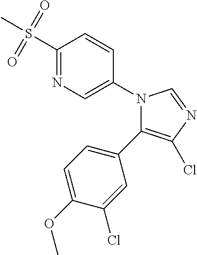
C1(S(C)(=O)=O)=NC=C(N2C(C3=CC=C(OC)C(Cl)=C3)=C(Cl)N=C2)C=C1
